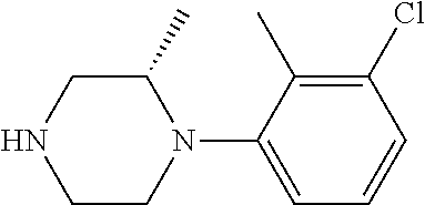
C1C(C)N(C2=CC=CC(Cl)=C2C)CCN1
